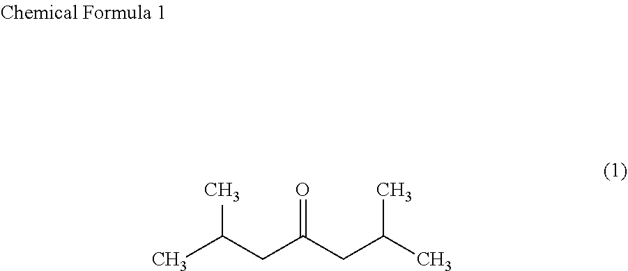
CC(CC(CC(C)C)=O)C
